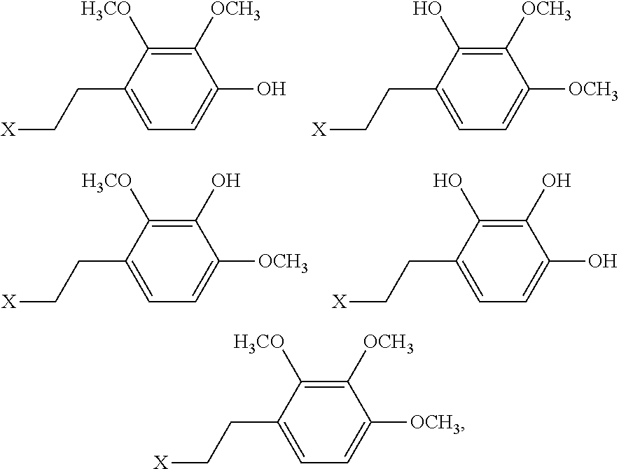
C1(CC[X])=CC=C(O)C([OCH3])=C1[H3CO].C1(CC[X])=CC=C([OCH3])C([OCH3])=C1O.C1(CC[X])=CC=C([OCH3])C(O)=C1[H3CO].C1(CC[X])=CC=C(O)C(O)=C1O.C1(CC[X])=CC=C([OCH3])C([OCH3])=C1[H3CO]
